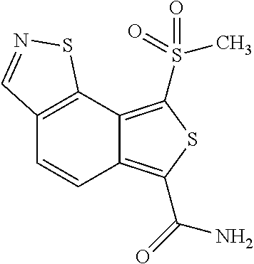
C12=C(C3=C(S(C)(=O)=O)SC(C(=O)N)=C3C=C1)SN=C2
